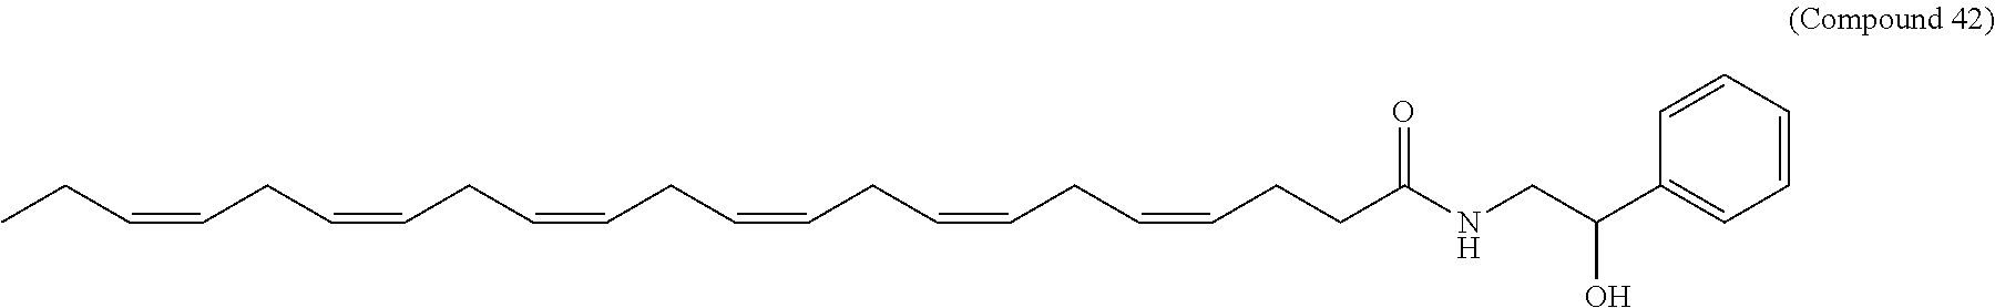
CCC=CCC=CCC=CCC=CCC=CCC=CCCC(NCC(C1=CC=CC=C1)O)=O
